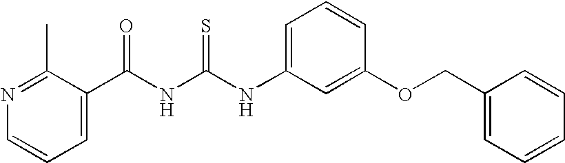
C(NC(NC1=CC=CC(OCC2=CC=CC=C2)=C1)=S)(=O)C1=CC=CN=C1C
